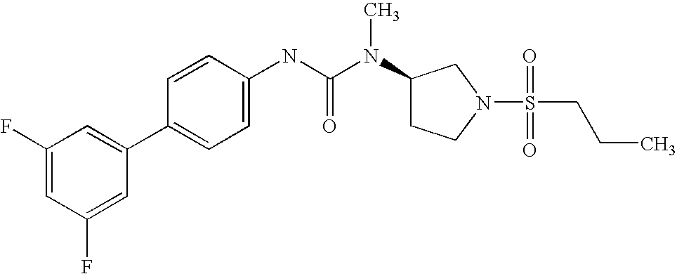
C1(F)=CC(F)=CC(C2=CC=C(NC(N(C3CCN(S(CCC)(=O)=O)C3)C)=O)C=C2)=C1
